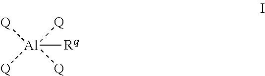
[Al]([Q])([Q])([Q])([Q])[Rq]
